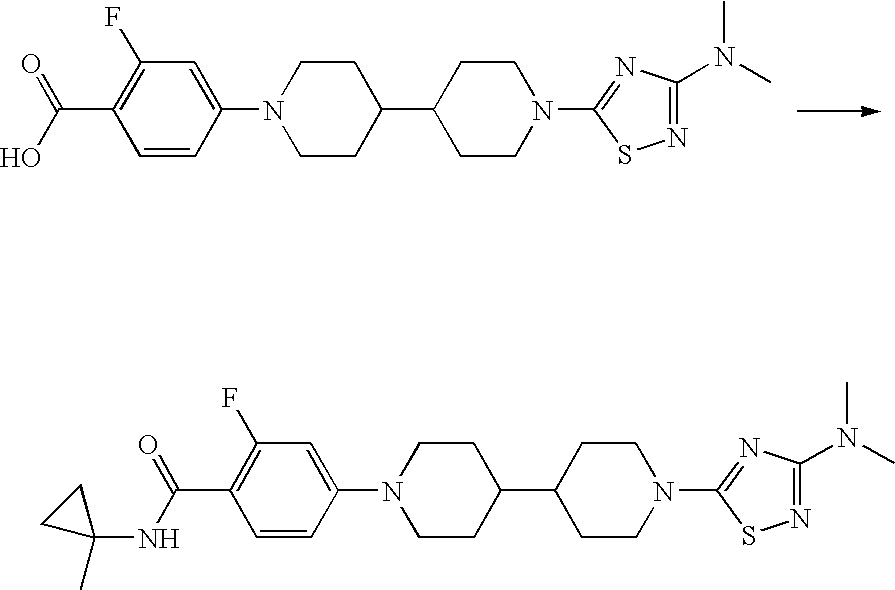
C1=CC(N2CCC(C3CCN(C4=NC(N(C)C)=NS4)CC3)CC2)=CC(F)=C1C(O)=O.C1=CC(N2CCC(C3CCN(C4=NC(N(C)C)=NS4)CC3)CC2)=CC(F)=C1C(NC1(C)CC1)=O
